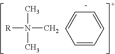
[R]N(C)(C)C.C1=CC=CC=C1
